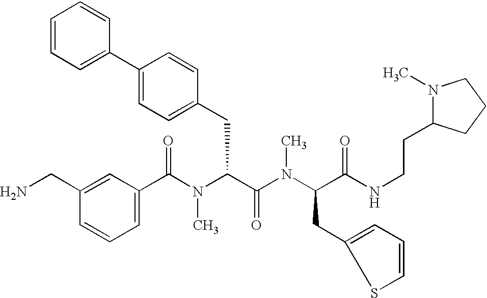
C1(C(N(C(C(=O)N(C)C(CC2=CC=CS2)C(=O)NCCC2N(C)CCC2)CC2=CC=C(C3=CC=CC=C3)C=C2)C)=O)=CC=CC(CN)=C1
